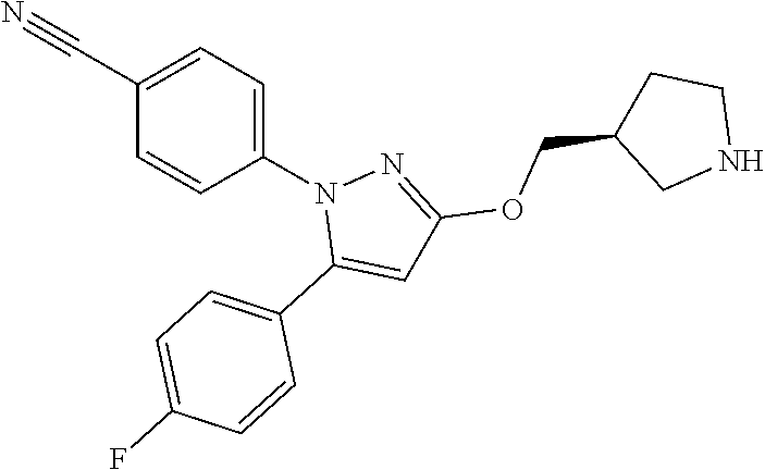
C1(C#N)=CC=C(N2C(C3=CC=C(F)C=C3)=CC(OCC3CNCC3)=N2)C=C1
